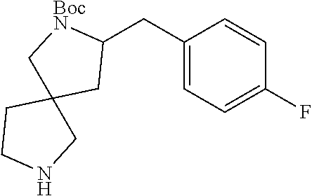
C1(CC2=CC=C(F)C=C2)[BocN]CC2(C1)CCNC2
